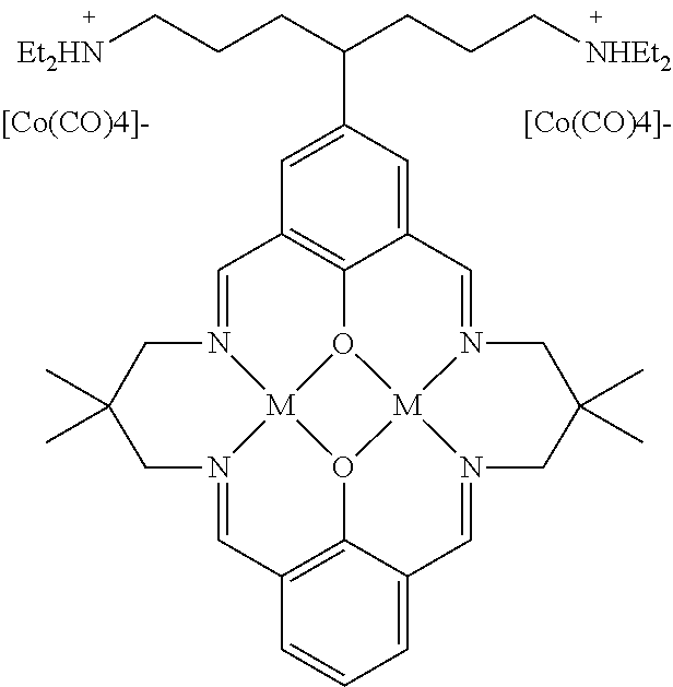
C1=N2[M]34O5C6=C1C=C(C(CCC[NHEt2])CCC[Et2HN])C=C6C=N1[M]56O3C3=C(C=N4CC(C)(C)C2)C=CC=C3C=N6CC(C)(C)C1.[[Co(CO)4]-].[[Co(CO)4]-]
